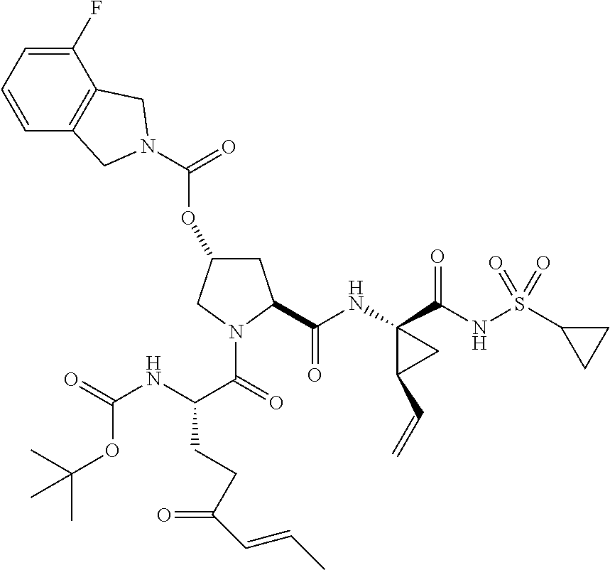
O(C1CC(C(NC2(C(NS(C3CC3)(=O)=O)=O)C(C=C)C2)=O)N(C(=O)C(NC(=O)OC(C)(C)C)CCC(=O)C=CC)C1)C(=O)N1CC2=C(C(F)=CC=C2)C1
